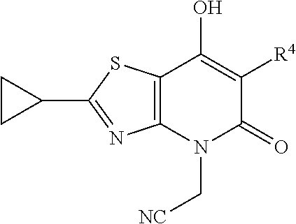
C12=C(N(C[NC])C(=O)C([R4])=C1O)N=C(C1CC1)S2
